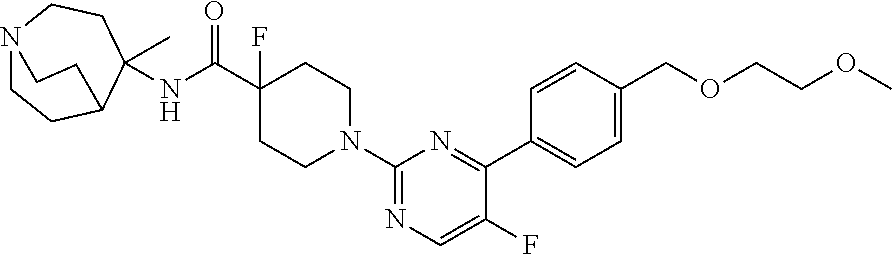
N12CCC(C(C)(NC(C3(F)CCN(C4=NC=C(F)C(C5=CC=C(COCCOC)C=C5)=N4)CC3)=O)CC1)CC2
